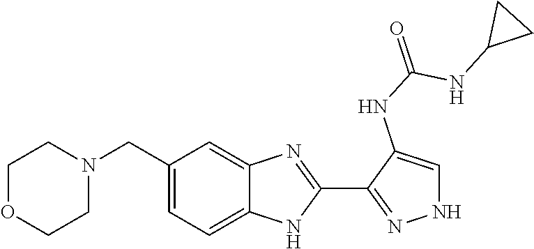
C1(CN2CCOCC2)=CC=C2C(=C1)N=C(C1=NNC=C1NC(=O)NC1CC1)N2
